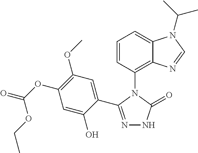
N1=C(C2=CC(OC)=C(OC(OCC)=O)C=C2O)N(C2=C3C(=CC=C2)N(C(C)C)C=N3)C(=O)N1
